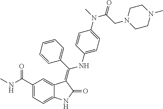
C1(C(NC)=O)=CC=C2C(=C1)C(=C(C1=CC=CC=C1)NC1=CC=C(N(C)C(CN3CCN(C)CC3)=O)C=C1)C(=O)N2
